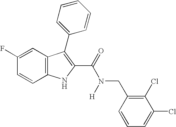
C12=C(C=CC(F)=C1)NC(C(=O)N([H])CC1=C(Cl)C(Cl)=CC=C1)=C2C1=CC=CC=C1
